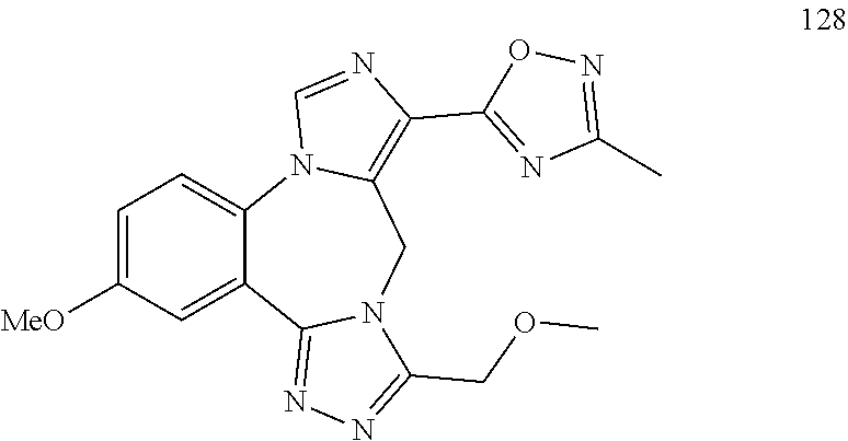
C1=C([MeO])C=C2C(=C1)N1C(=C(C3=NC(C)=NO3)N=C1)CN1C2=NN=C1COC
